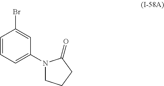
C1=CC=C(N2CCCC2=O)C=C1Br
